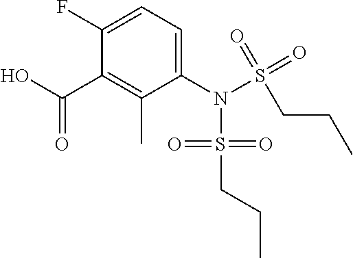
C1=C(F)C(C(O)=O)=C(C)C(N(S(=O)(=O)CCC)S(=O)(=O)CCC)=C1
